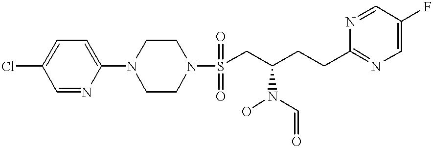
C1=NC(N2CCN(S(CC(CCC3=NC=C(F)C=N3)N(O)C=O)(=O)=O)CC2)=CC=C1Cl
